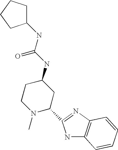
N1C2=C(N=C1C1N(C)CCC(NC(NC3CCCC3)=O)C1)C=CC=C2
